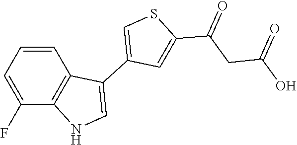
C12=C(C(F)=CC=C1)NC=C2C1=CSC(C(=O)CC(=O)O)=C1
